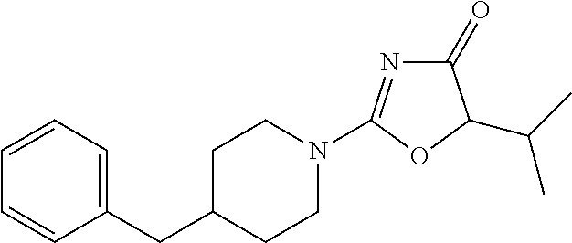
C1(=O)N=C(N2CCC(CC3=CC=CC=C3)CC2)OC1C(C)C
